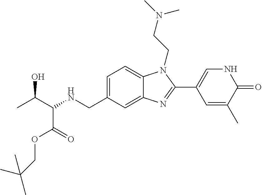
CC(C(NCC1=CC=C2C(=C1)N=C(C1=CNC(=O)C(C)=C1)N2CCN(C)C)C(=O)OCC(C)(C)C)O
